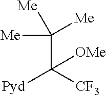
C(C([CF3])([Pyd])[OMe])([Me])([Me])[Me]
